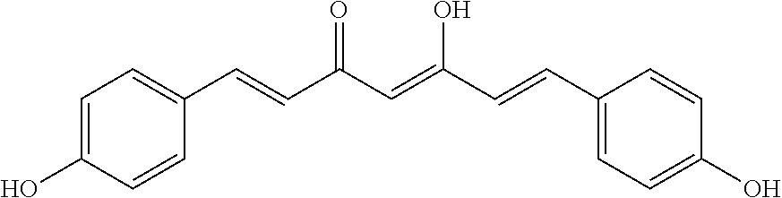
C(=CC(=O)C=CC1=CC=C(O)C=C1)(C=CC1=CC=C(O)C=C1)O
